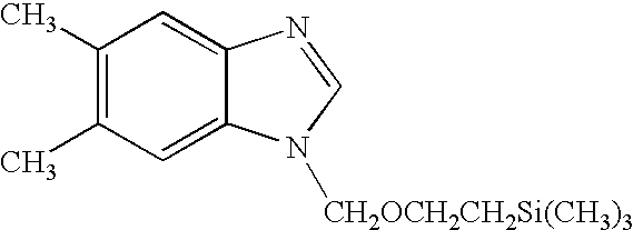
C1=C2C(=CC(C)=C1C)N=CN2[CH2OCH2CH2Si(CH3)3]
